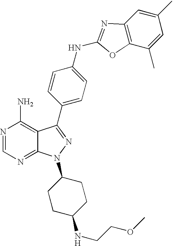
N1=CN=C2C(=C1N)C(C1=CC=C(NC3=NC4=C(O3)C(C)=CC(C)=C4)C=C1)=NN2C1CCC(NCCOC)CC1
